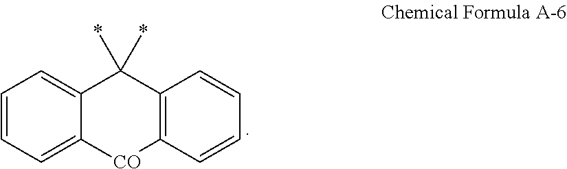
C12=CC=CC=C1[CO]C1=C(C2(*)*)C=CC=C1
